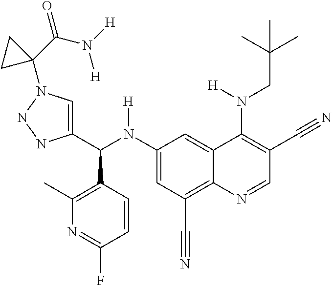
C1(N(C(C2=CN(C3(C(=O)N([H])[H])CC3)NN2)C2=C(C)N=C(F)C=C2)[H])=CC(C#N)=C2C(=C1)C(N(CC(C)(C)C)[H])=C(C#N)C=N2
